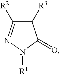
C1([R3])C([R2])=NN([R1])C1=O
